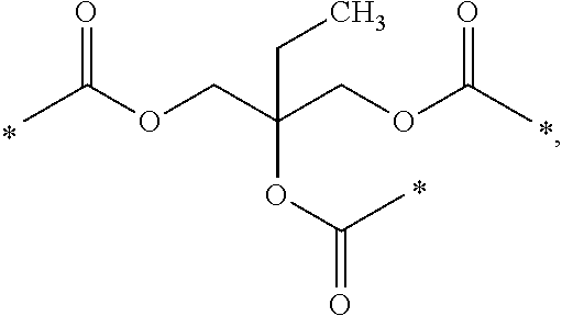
CC(OCC(COC(C)=O)(CC)OC(=O)C)=O
